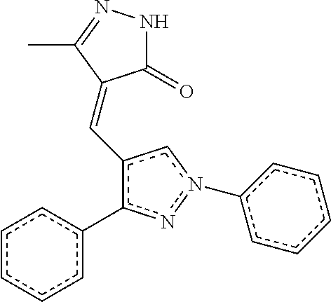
c1(C=C2C(=O)NN=C2C)c(-c2ccccc2)nn(-c2ccccc2)c1
